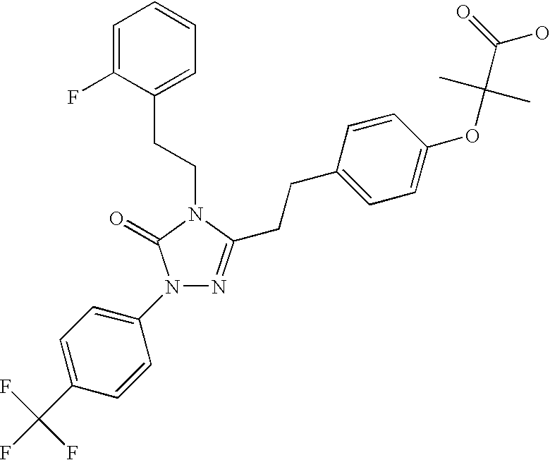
C1(N2N=C(CCC3=CC=C(OC(C(=O)O)(C)C)C=C3)N(CCC3=CC=CC=C3F)C2=O)=CC=C(C(F)(F)F)C=C1
